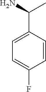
C1=CC(C(C)N)=CC=C1F
